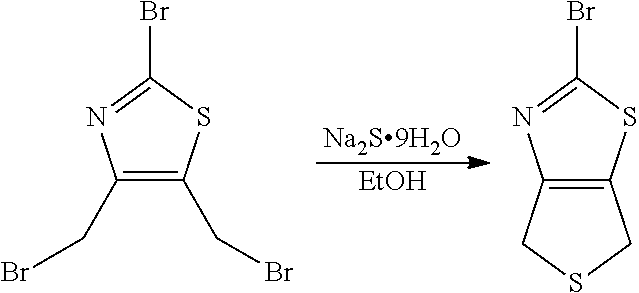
C1(CBr)=C(CBr)SC(Br)=N1.[EtOH].C12=C(SC(Br)=N1)CSC2
